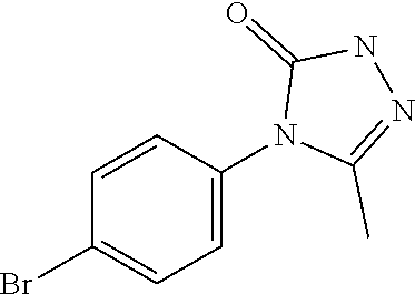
C1=CC(N2C(C)=NNC2=O)=CC=C1Br
